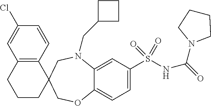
C1(Cl)=CC2=C(C=C1)C1(CCC2)COC2=CC=C(S(NC(=O)N3CCCC3)(=O)=O)C=C2N(CC2CCC2)C1
